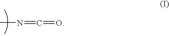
CN=C=O
